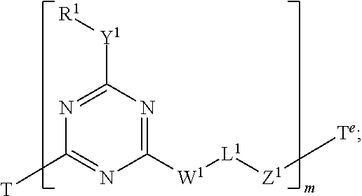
[T]C1=NC([W1][L1][Z1][Te])=NC([Y1][R1])=N1
